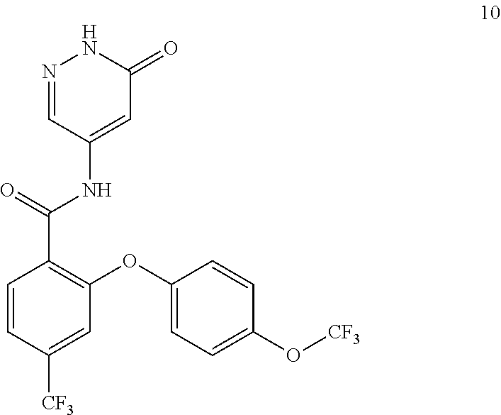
C1=CC([CF3])=CC(OC2=CC=C(O[CF3])C=C2)=C1C(=O)NC1=CC(=O)NN=C1
